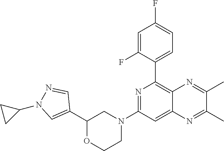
C1(C2=C3C(=CC(N4CCOC(C5=CN(C6CC6)N=C5)C4)=N2)N=C(C)C(C)=N3)=CC=C(F)C=C1F
